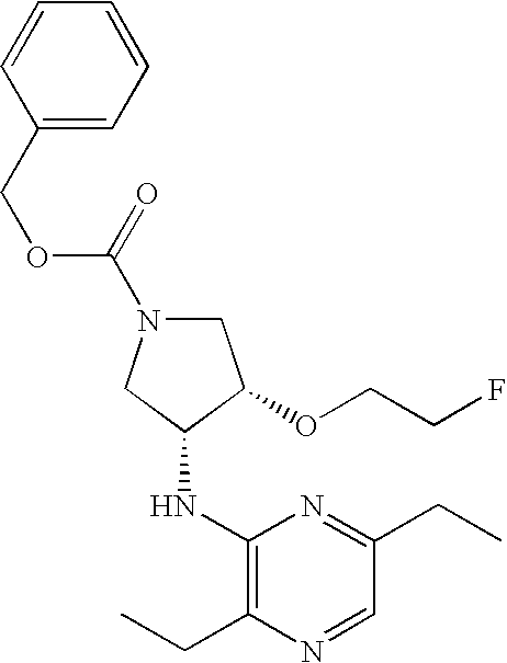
C1(NC2CN(C(OCC3=CC=CC=C3)=O)CC2OCCF)=C(CC)N=CC(CC)=N1
